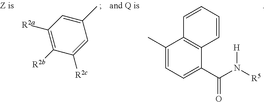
C1(C)=CC([R2a])=C([R2b])C([R2c])=C1.C1(C)=CC=C(C(N([R5])[H])=O)C2=C1C=CC=C2
